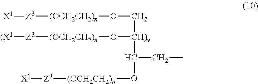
[Z3]([(OCH2CH2)n]OC[CH)v](C(O[(OCH2CH2)n][Z3][X1])CC)O[(OCH2CH2)n][Z3][(X1])[X1]
